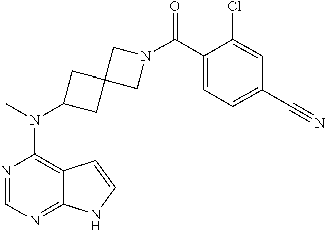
N1=CN=C2C(=C1N(C)C1CC3(C1)CN(C(C1=CC=C(C#N)C=C1Cl)=O)C3)C=CN2
